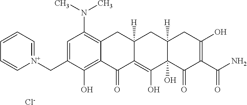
C1=C(C[N+]2=CC=CC=C2)C(O)=C2C(=C1N(C)C)CC1([H])C(=C(O)C3(O)C([H])(C1)CC(O)=C(C(N)=O)C3=O)C2=O.[Cl-]
